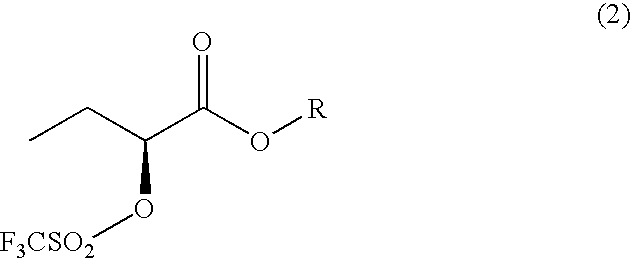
CCC(C(O[R])=O)O[F3CSO2]
